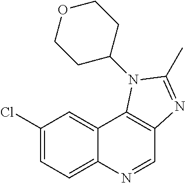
C1=NC2=CC=C(Cl)C=C2C2=C1N=C(C)N2C1CCOCC1
